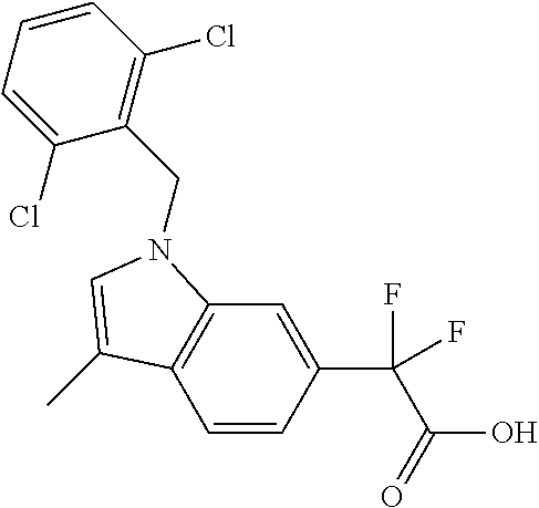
C1=CC(C(F)(C(=O)O)F)=CC2=C1C(C)=CN2CC1=C(Cl)C=CC=C1Cl
